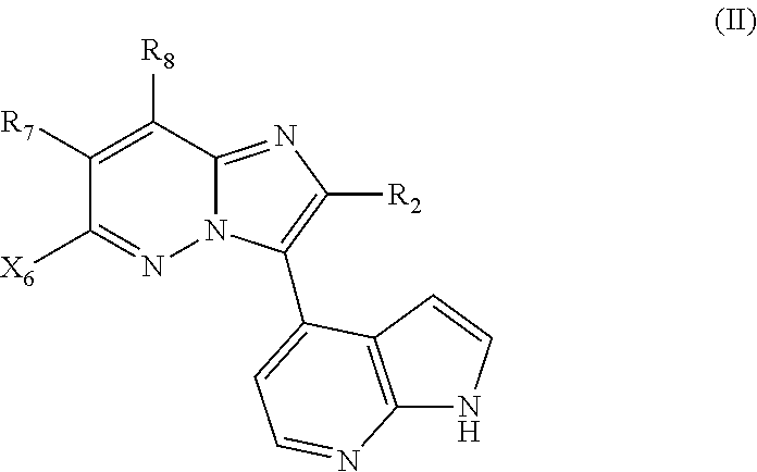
[X6]C1=NN2C(=NC([R2])=C2C2=CC=NC3=C2C=CN3)C([R8])=C1[R7]
